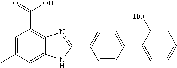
C1(C2=NC3=C(C(=O)O)C=C(C)C=C3N2)=CC=C(C2=CC=CC=C2O)C=C1
